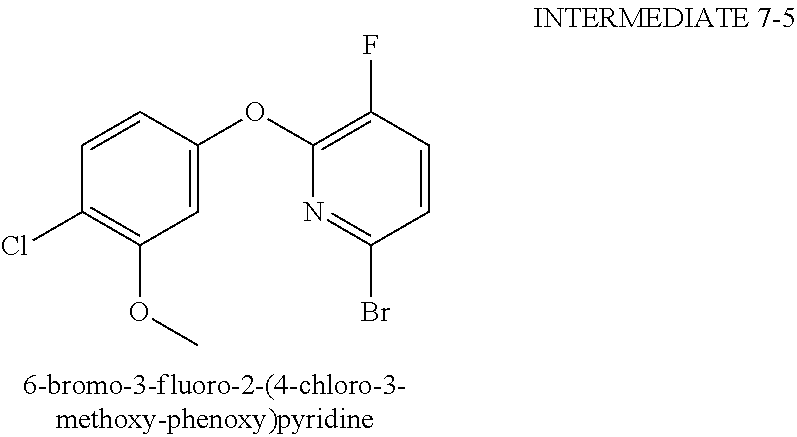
C1=CC(OC2=C(F)C=CC(Br)=N2)=CC(OC)=C1Cl
